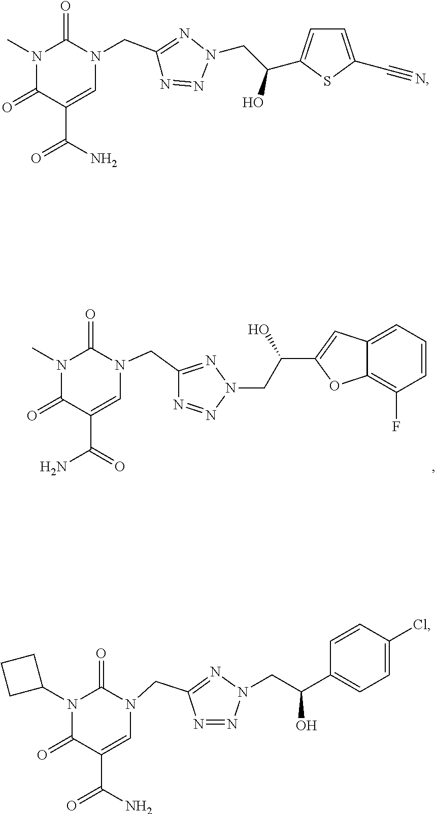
N1(C2CCC2)C(=O)C(C(N)=O)=CN(CC2=NN(CC(C3=CC=C(Cl)C=C3)O)N=N2)C1=O.N1(C)C(=O)C(C(=O)N)=CN(CC2=NN(CC(C3=CC4=CC=CC(F)=C4O3)O)N=N2)C1=O.N1(C)C(=O)C(C(N)=O)=CN(CC2=NN(CC(O)C3=CC=C(C#N)S3)N=N2)C1=O
